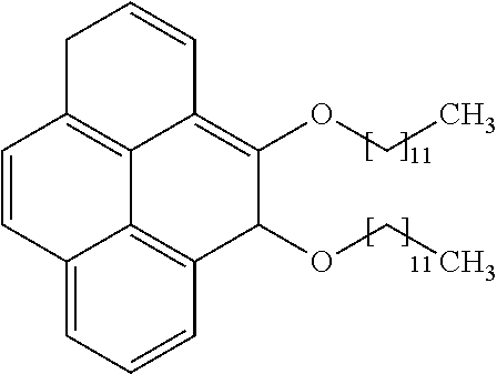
C12=CC=CC3=C1C1=C(C=C2)CC=CC1=C(OCC)C3OCC
